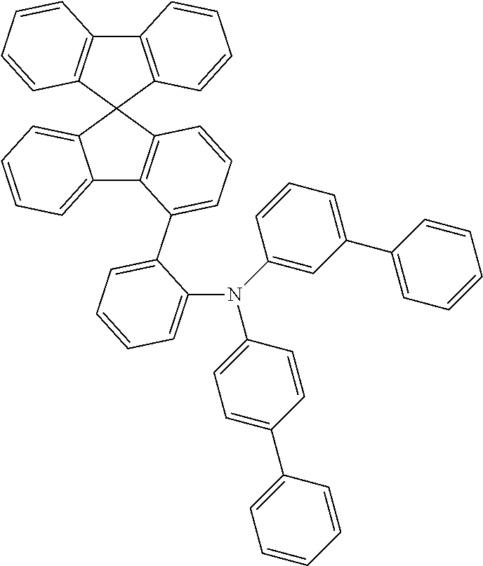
C12=C(C3(C4=C1C=CC=C4)C1=CC=CC=C1C1=C3C=CC=C1C1=CC=CC=C1N(C1=CC(C3=CC=CC=C3)=CC=C1)C1=CC=C(C3=CC=CC=C3)C=C1)C=CC=C2
